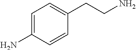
C1=C(N)C=CC(CCN)=C1
